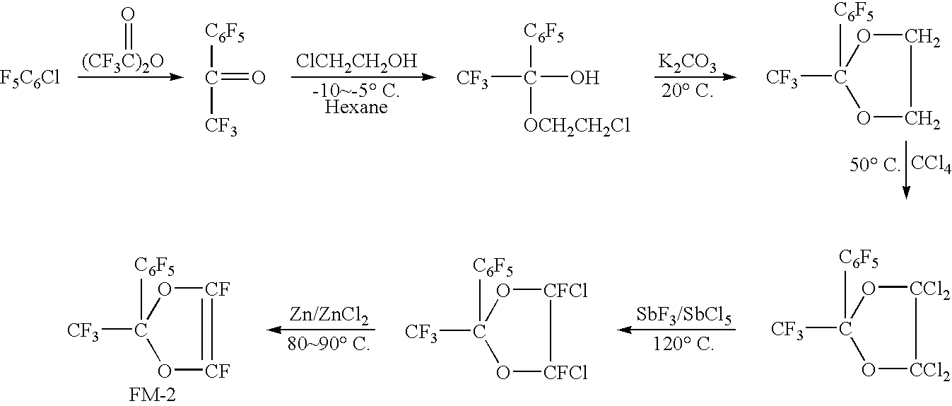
[(CF3C)2O]=O.[ClCH2CH2OH].[-10~-5 C.Hexane].[K2CO3].[20 C].[CCl4].[50 C].[F5C6Cl].[C6F5]C(=O)[CF3].[C6F5]C(O)([OCH2CH2Cl])[CF3].[C6F5]C1([CF3])OCCO1.[SbF3/SbCl5].[120 C].[Zn/ZnCl2].[80~90 C].[C6F5]C1([CF3])O[CCl2][CCl2]O1.[C6F5]C1([CF3])O[CFCl][CFCl]O1.[C6F5]C1([CF3])O[CF]=[CF]O1
